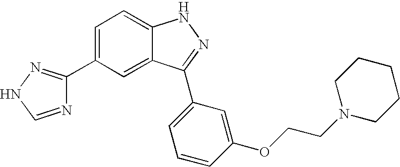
C1=C(C2=NNC=N2)C=C2C(=C1)NN=C2C1=CC=CC(OCCN2CCCCC2)=C1
